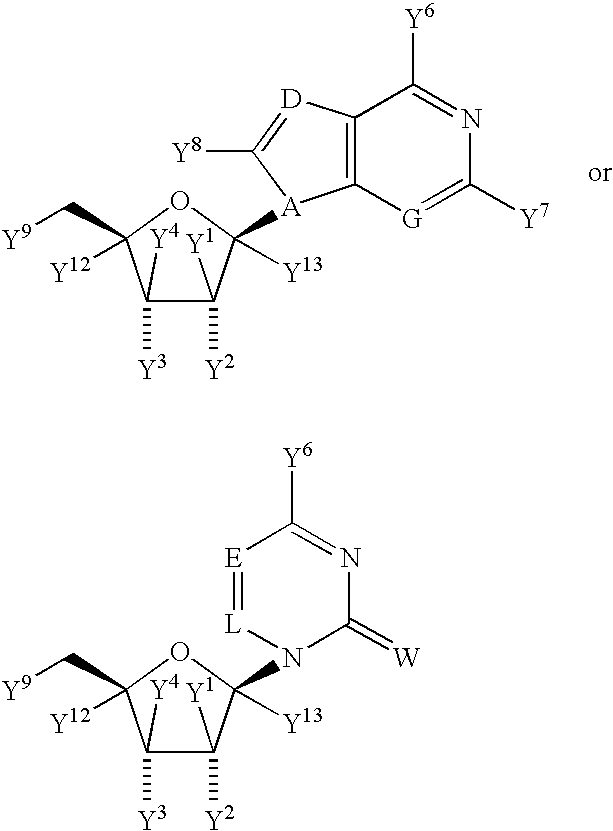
C1([Y4])([Y3])C([Y1])([Y2])C([A]2C3=C([D]=C2[Y8])C([Y6])=NC([Y7])=[G]3)([Y13])OC1(C[Y9])[Y12].C1([Y4])([Y3])C([Y1])([Y2])C(N2C(=[W])N=C([Y6])[E]=[L]2)([Y13])OC1(C[Y9])[Y12]
